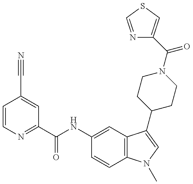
C1=CN=C(C(NC2=CC3=C(C=C2)N(C)C=C3C2CCN(C(=O)C3=CSC=N3)CC2)=O)C=C1C#N
